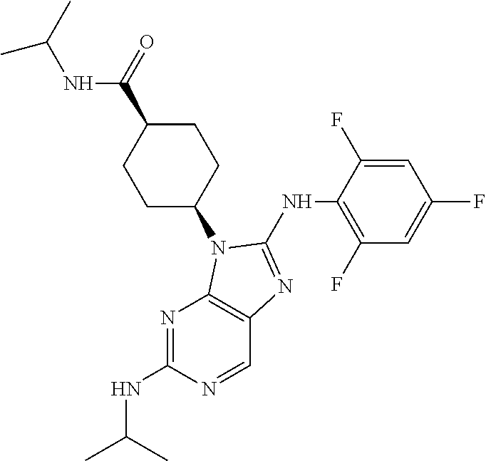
N1=C(NC(C)C)N=CC2=C1N(C1CCC(C(=O)NC(C)C)CC1)C(NC1=C(F)C=C(F)C=C1F)=N2
